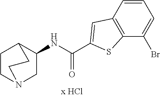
C1(NC(C2=CC3=C(C(Br)=CC=C3)S2)=O)CN2CCC1CC2
